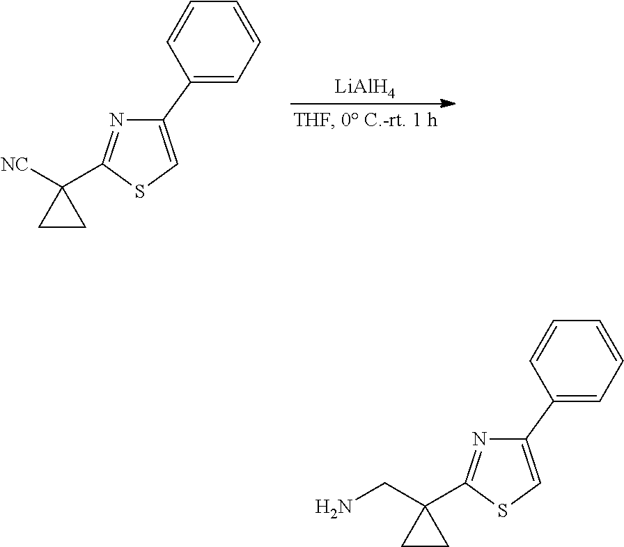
[LiAlH4].C1(C2=CC=CC=C2)=CSC(C2([NC])CC2)=N1.C1(C2=CC=CC=C2)=CSC(C2(CN)CC2)=N1
